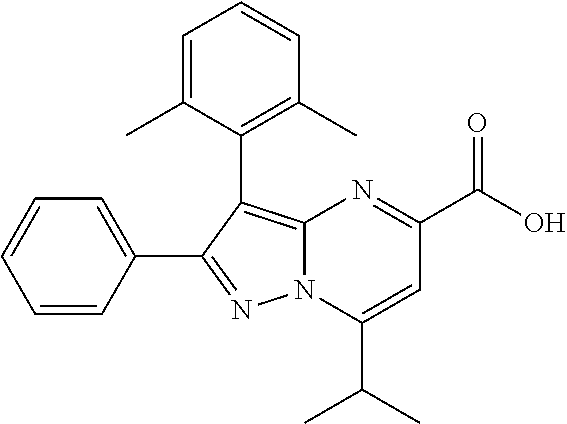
C12=C(C3=C(C)C=CC=C3C)C(C3=CC=CC=C3)=NN1C(C(C)C)=CC(C(O)=O)=N2
